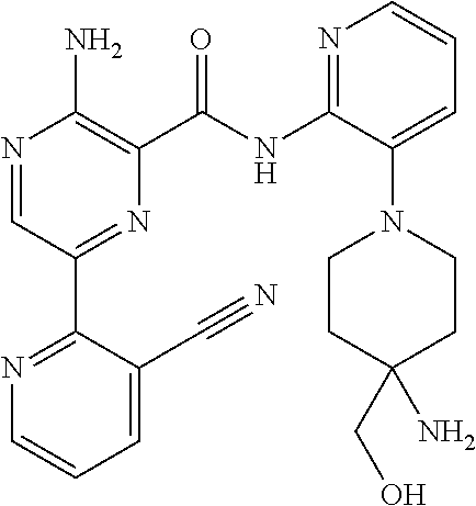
N1=CC(C2=NC=CC=C2C#N)=NC(C(NC2=NC=CC=C2N2CCC(CO)(N)CC2)=O)=C1N
